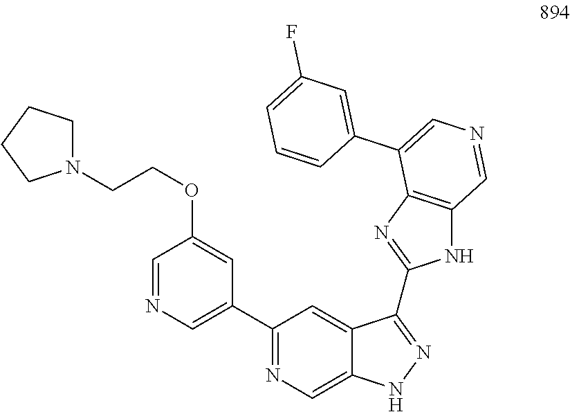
C1=NC=C(C2=NC=C3C(=C2)C(C2=NC4=C(N2)C=NC=C4C2=CC(F)=CC=C2)=NN3)C=C1OCCN1CCCC1
